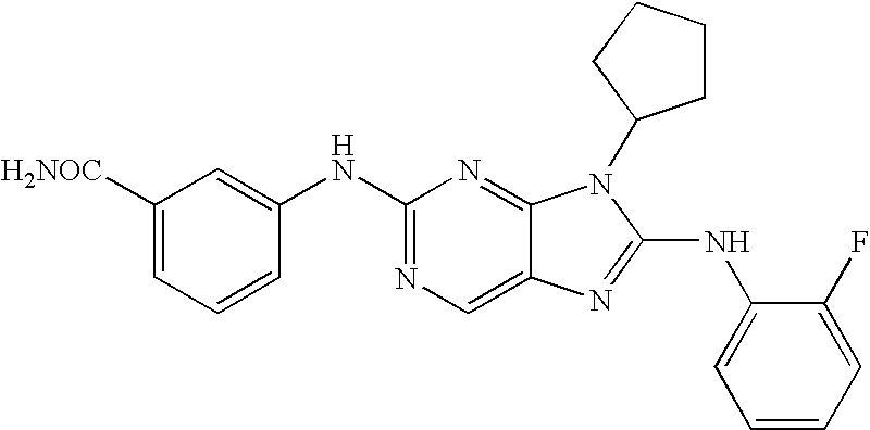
C1([H2NOC])=CC=CC(NC2=NC=C3C(=N2)N(C2CCCC2)C(NC2=CC=CC=C2F)=N3)=C1
